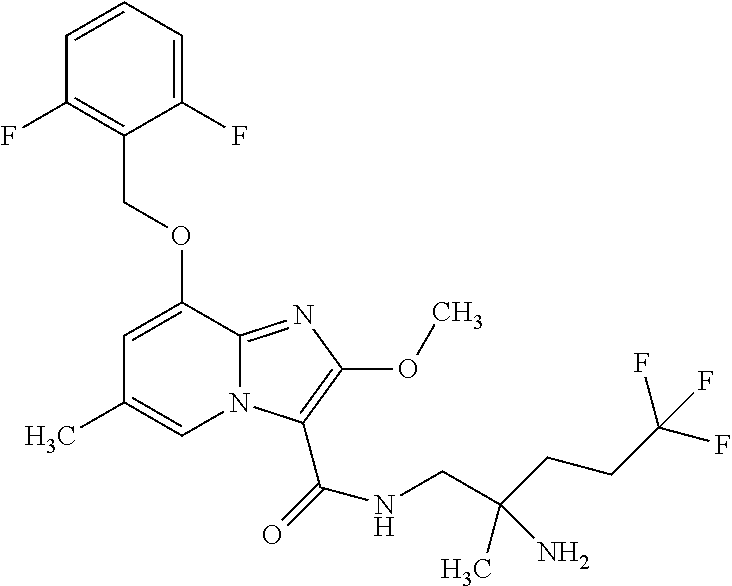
C1(F)=CC=CC(F)=C1COC1=CC(C)=CN2C1=NC(OC)=C2C(=O)NCC(CCC(F)(F)F)(C)N
